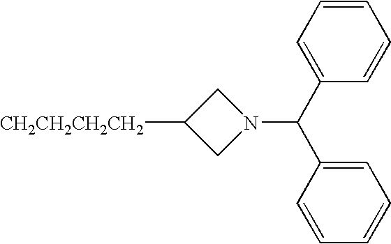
[CH2CH2CH2CH2]C1CN(C(C2=CC=CC=C2)C2=CC=CC=C2)C1
